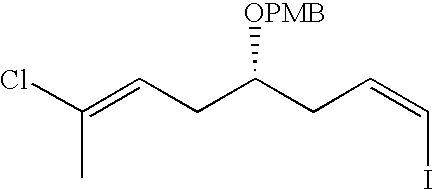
C(C)(Cl)=CCC(CC=CI)[OPMB]
